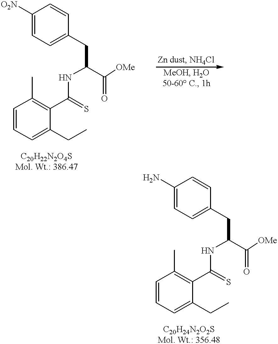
C1([O2N])=CC=C(CC(C([OMe])=O)NC(C2=C(C)C=CC=C2CC)=S)C=C1.C1(N)=CC=C(CC(C([OMe])=O)NC(C2=C(C)C=CC=C2CC)=S)C=C1
